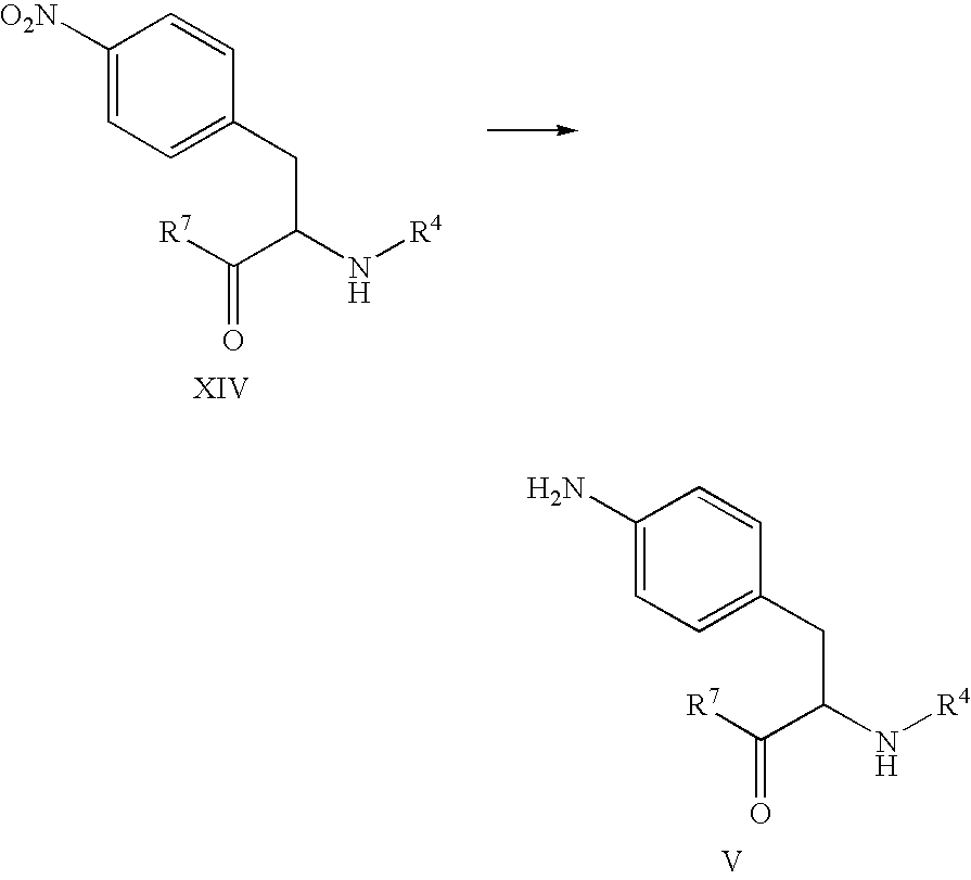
C1([O2N])=CC=C(CC(N[R4])C([R7])=O)C=C1.C1(N)=CC=C(CC(N[R4])C([R7])=O)C=C1.[V]
